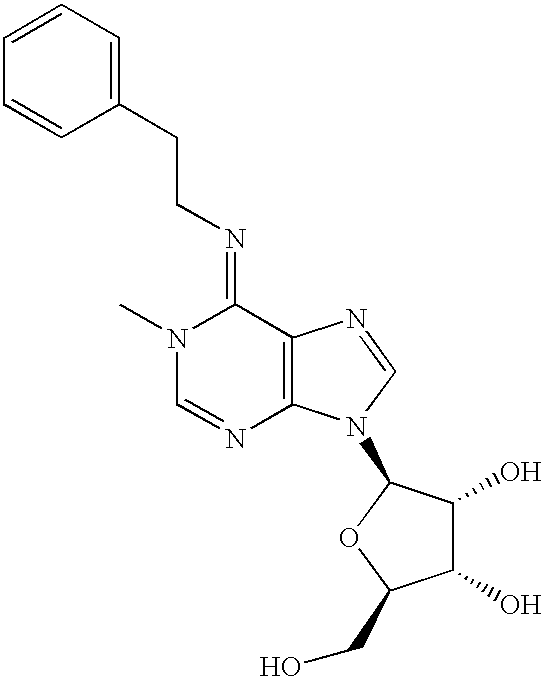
N(=C1N(C)C=NC2=C1N=CN2C1C(O)C(O)C(CO)O1)CCC1=CC=CC=C1
